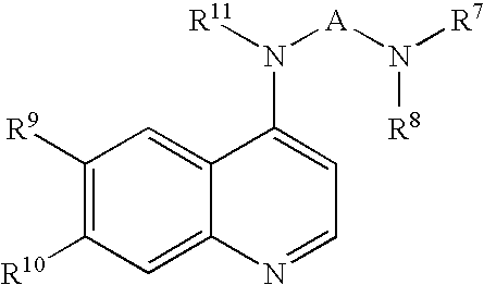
C1([R9])=C([R10])C=C2C(=C1)C(N([A]N([R7])[R8])[R11])=CC=N2
